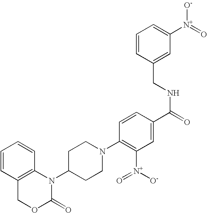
C1=CC2=C(C=C1)N(C1CCN(C3=C([N+](=O)[O-])C=C(C(NCC4=CC([N+](=O)[O-])=CC=C4)=O)C=C3)CC1)C(=O)OC2
